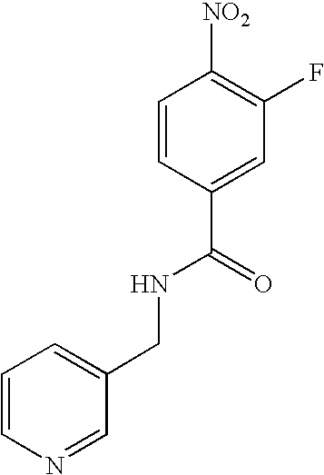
C1=CC(C(=O)NCC2=CC=CN=C2)=CC(F)=C1[NO2]
